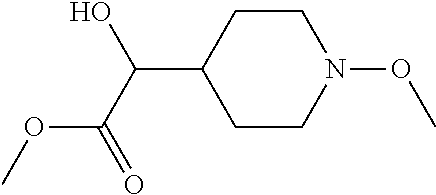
C1(C(O)C(OC)=O)CCN(OC)CC1
